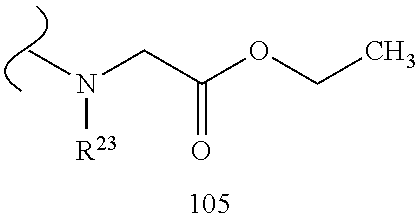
C(C(OCC)=O)N([R23])C
